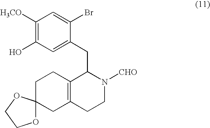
C1([H3CO])=C(O)C=C(CC2C3=C(CCN2[CHO])CC2(CC3)OCCO2)C(Br)=C1
